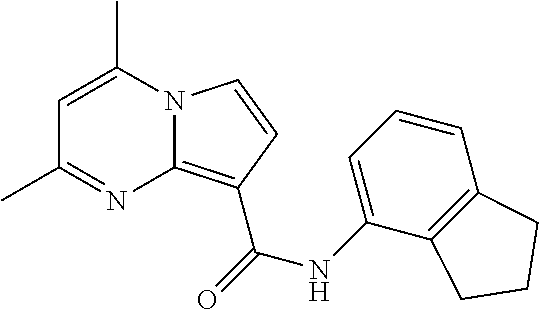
N12C(=C(C(=O)NC3=CC=CC4=C3CCC4)C=C1)N=C(C)C=C2C
